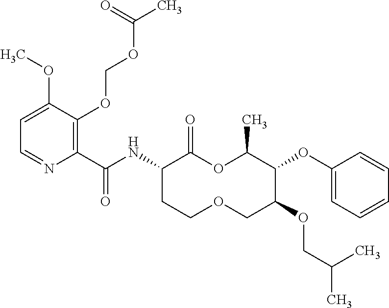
C1(C(NC2C(=O)OC(C)C(OC3=CC=CC=C3)C(OCC(C)C)COCC2)=O)=C(OCOC(C)=O)C(OC)=CC=N1
